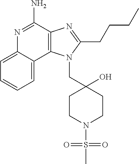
C1=CC=C2C(=C1)N=C(N)C1=C2N(CC2(O)CCN(S(C)(=O)=O)CC2)C(CCCC)=N1
